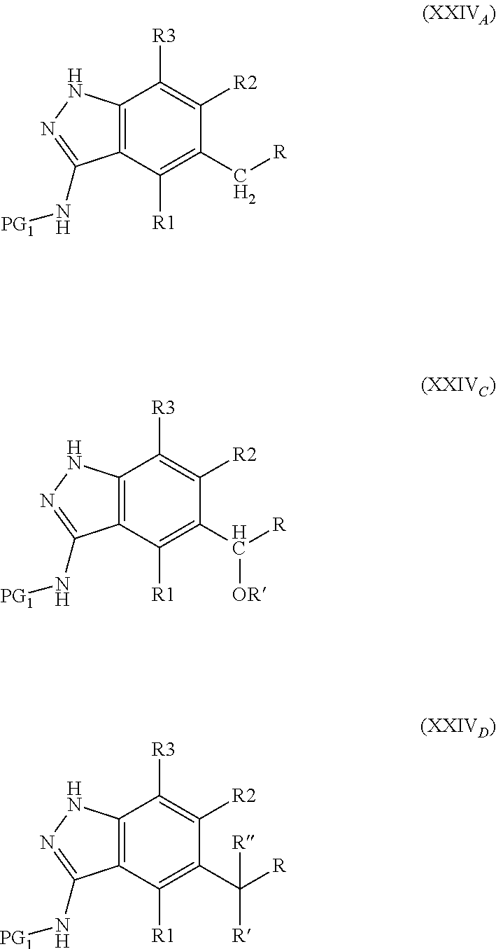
C1([R3])=C([R2])C(C([R])[OR])=C([R1])C2=C1NN=C2N[PG1].C1([R3])=C([R2])C(C[R])=C([R1])C2=C1NN=C2N[PG1].C1([R3])=C([R2])C(C([R])([R])[R])=C([R1])C2=C1NN=C2N[PG1]
